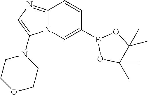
C12=NC=C(N3CCOCC3)N1C=C(B1OC(C)(C)C(C)(C)O1)C=C2
